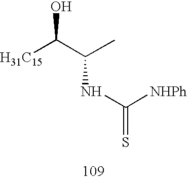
[H31C15]C(C(C)NC([NHPh])=S)O
